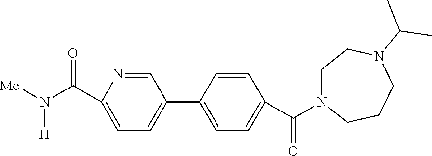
C1=CC(C2=CC=C(C(N([Me])[H])=O)N=C2)=CC=C1C(=O)N1CCN(C(C)C)CCC1
